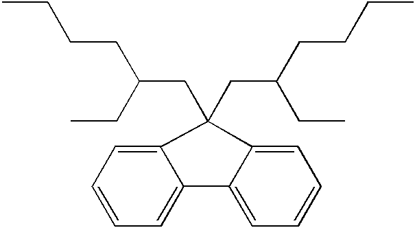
C(C)CCC(CC)CC1(CC(CC)CCCC)C2=CC=CC=C2C2=CC=CC=C21
